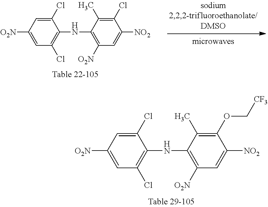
C1=C([O2N])C=C(Cl)C(NC2=C([O2N])C=C([NO2])C(OC[CF3])=C2C)=C1Cl.C1=C([O2N])C=C(Cl)C(NC2=C([O2N])C=C([NO2])C(Cl)=C2C)=C1Cl
